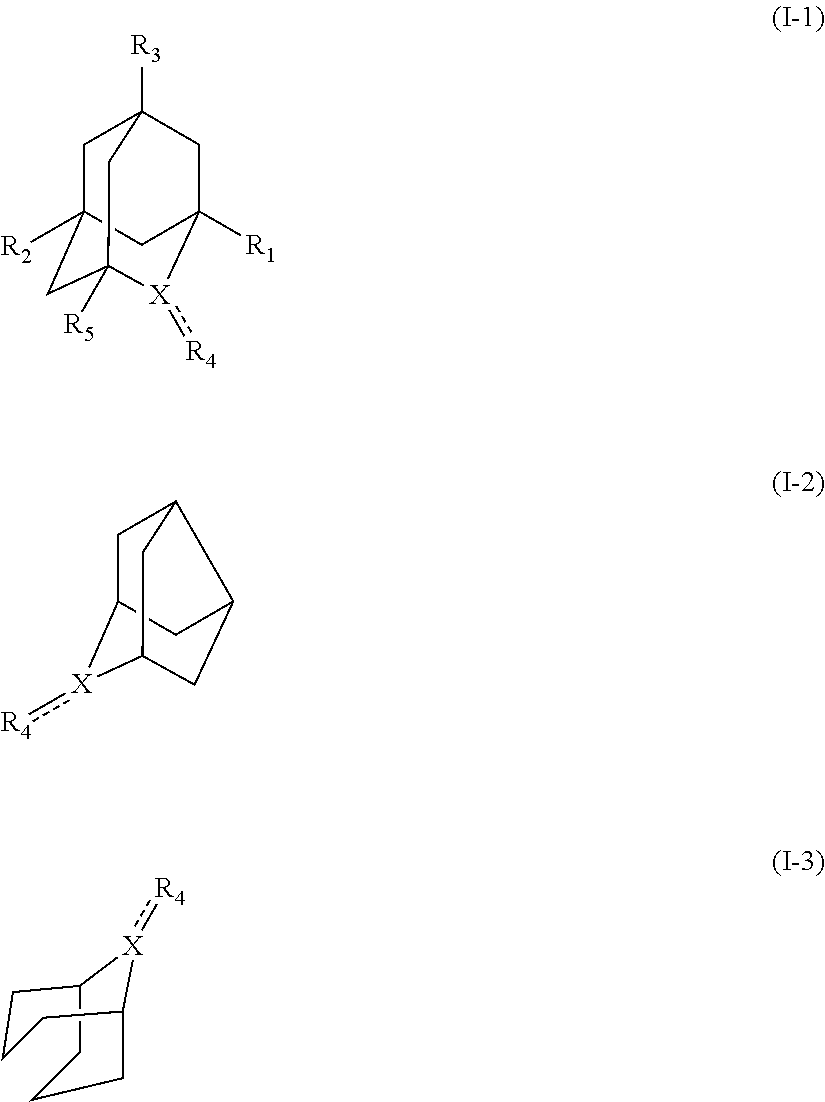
C1C2([R2])CC3([R5])[X](:[R4])C([R1])(CC1([R3])C3)C2.C1C2[X](:[R4])C3CC(C1C3)C2.C1CCC2[X](:[R4])C1CCC2
